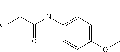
C1(OC)=CC=C(N(C(CCl)=O)C)C=C1
